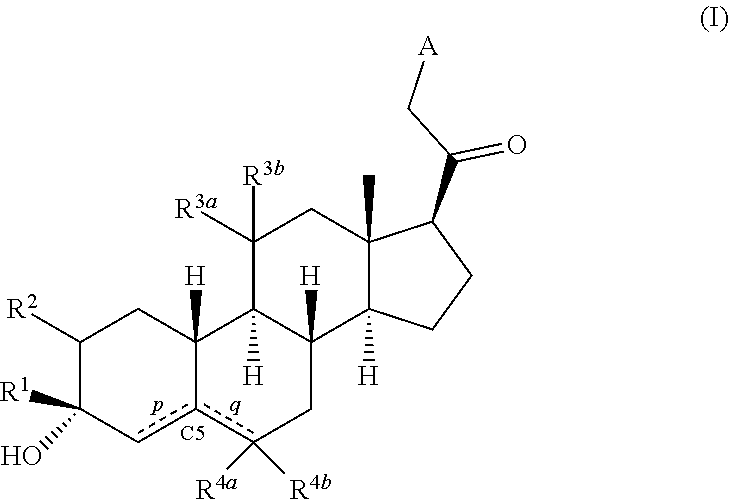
C1([R2])C(O)([R1])cc2c([R4a])([R4b])CC3([H])C([H])(C2([H])C1)C([R3a])([R3b])CC1(C)C3([H])CCC1C(C[A])=O.[C5]
